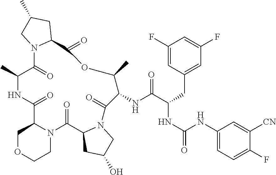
C1OCCN2C1C(=O)NC(C)C(=O)N1C(C(=O)OC(C)C(NC(C(NC(=O)NC3=CC=C(F)C([CN])=C3)CC3=CC(F)=CC(F)=C3)=O)C(=O)N3C(C2=O)CC(O)C3)CC(C)C1
